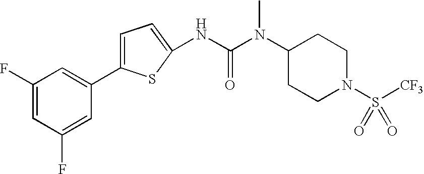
C1=C(C2=CC(F)=CC(F)=C2)SC(NC(N(C2CCN(S([CF3])(=O)=O)CC2)C)=O)=C1
